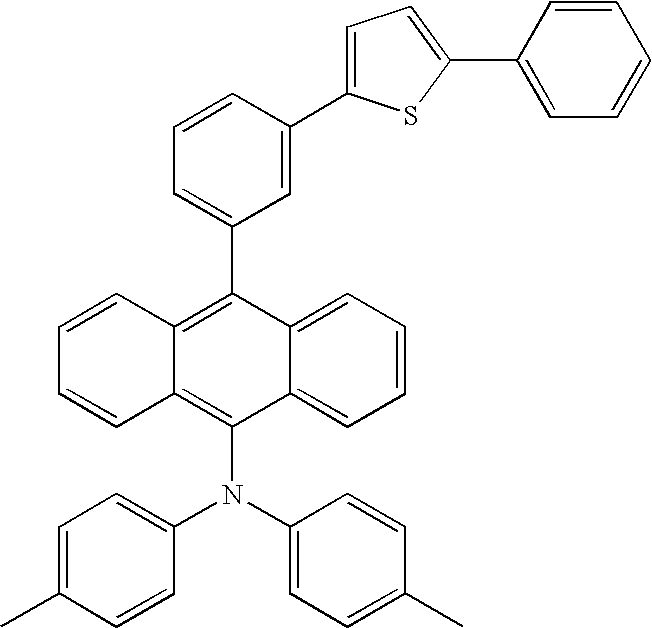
C12=CC=CC=C1C(N(C1=CC=C(C)C=C1)C1=CC=C(C)C=C1)=C1C(=C2C2=CC=CC(C3=CC=C(C4=CC=CC=C4)S3)=C2)C=CC=C1
